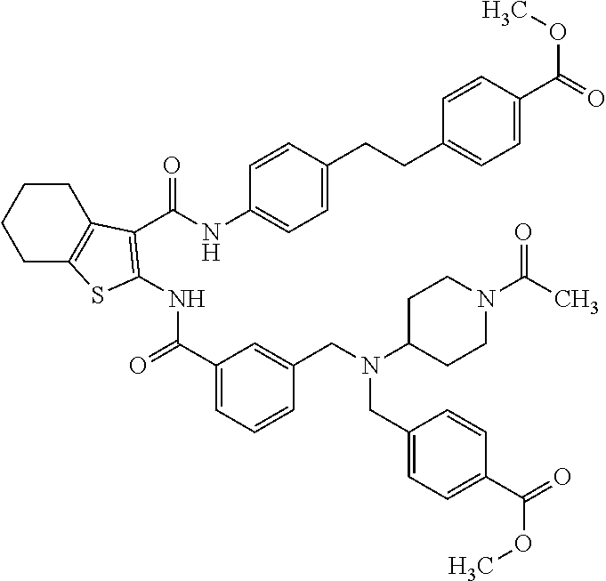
C1CC2=C(CC1)SC(NC(=O)C1=CC=CC(CN(CC3=CC=C(C(=O)OC)C=C3)C3CCN(C(C)=O)CC3)=C1)=C2C(NC1=CC=C(CCC2=CC=C(C(=O)OC)C=C2)C=C1)=O
